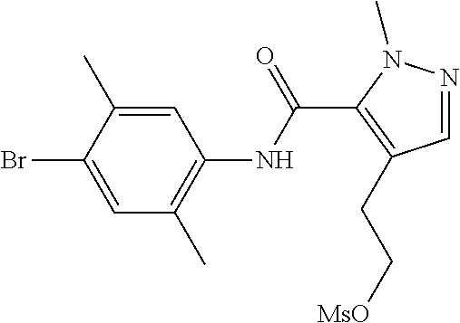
C1=NN(C)C(C(NC2=C(C)C=C(Br)C(C)=C2)=O)=C1CC[MsO]
